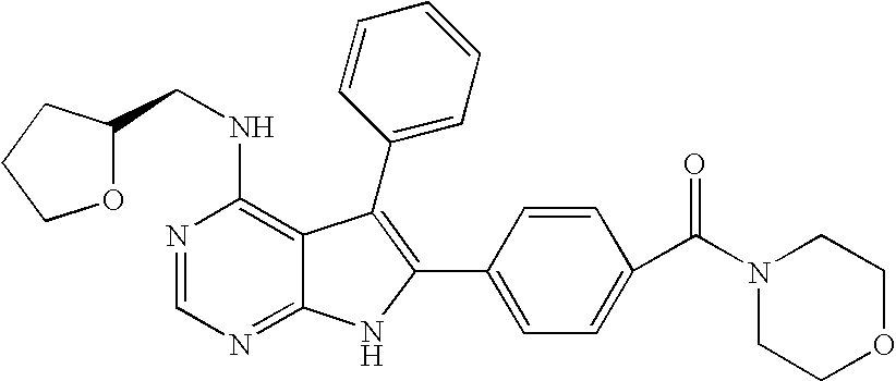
N1=CN=C2C(=C1NCC1OCCC1)C(C1=CC=CC=C1)=C(C1=CC=C(C(N3CCOCC3)=O)C=C1)N2
